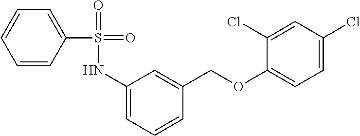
C1(NS(=O)(=O)C2=CC=CC=C2)=CC=CC(COC2=CC=C(Cl)C=C2Cl)=C1
